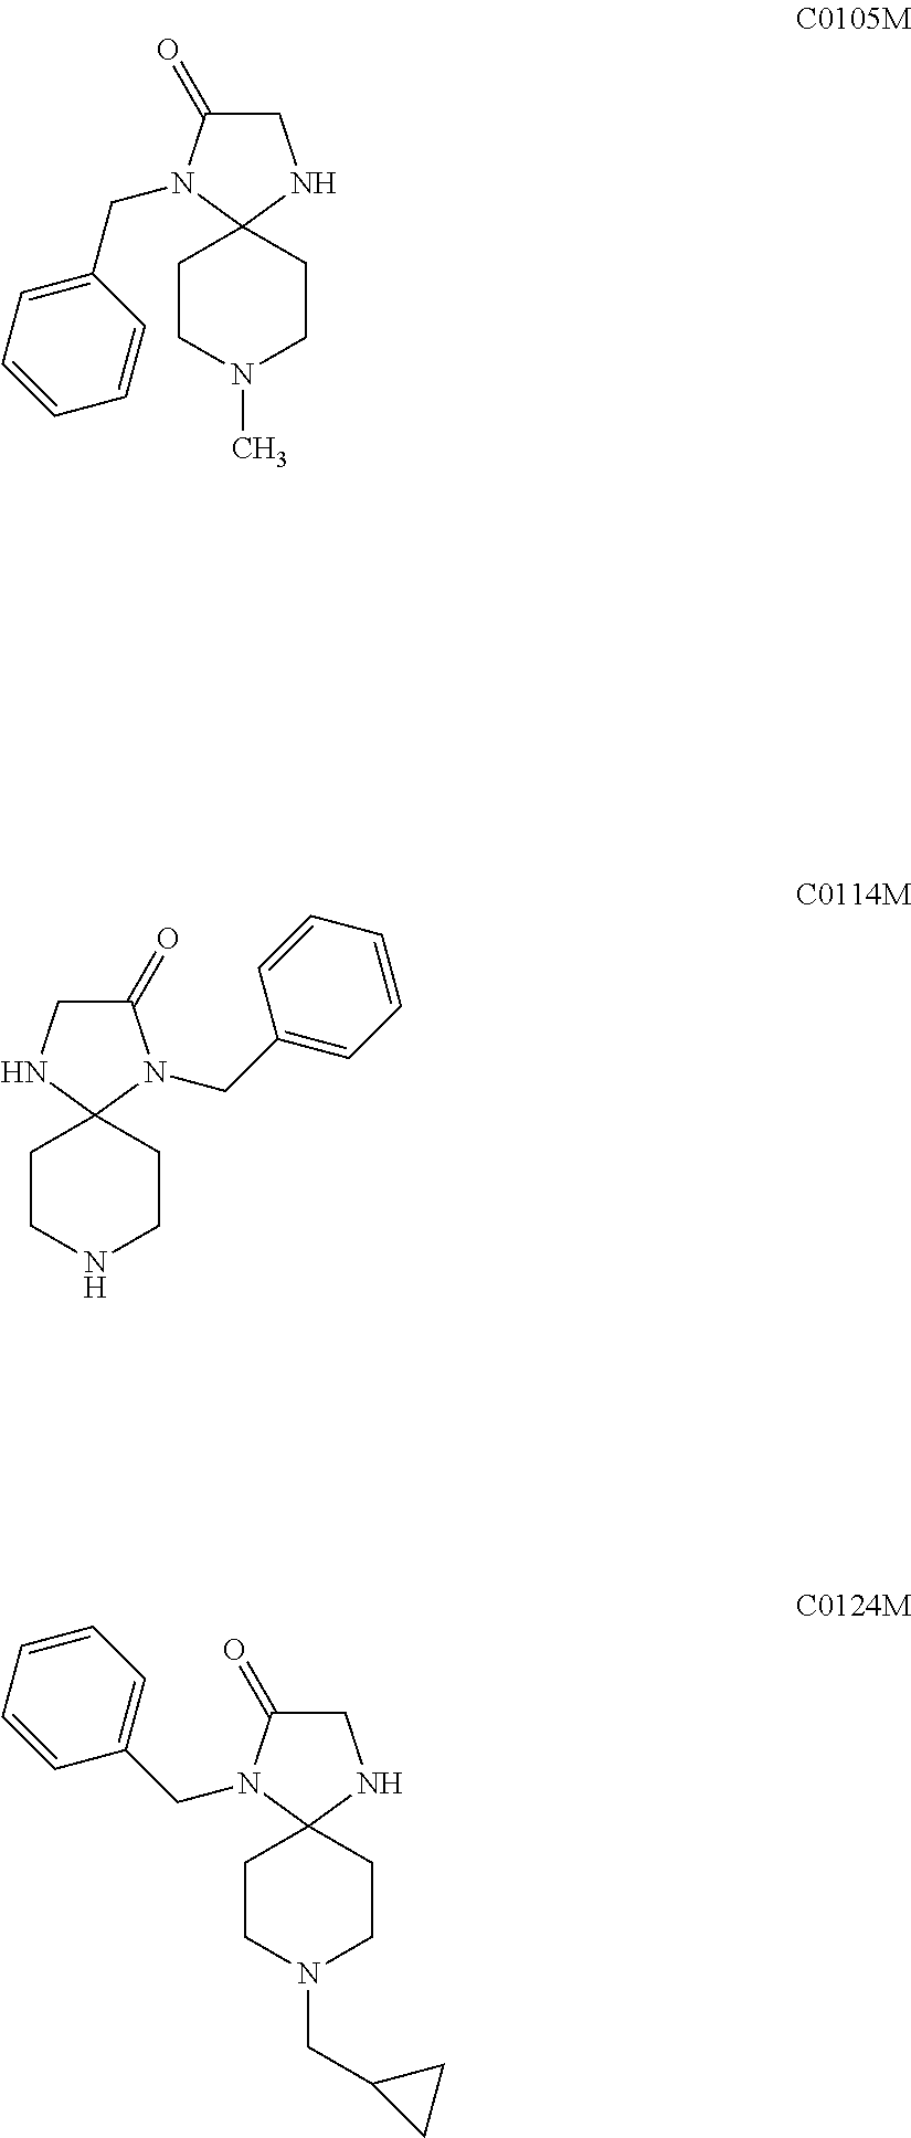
C1CN(C)CCC12NCC(=O)N2CC1=CC=CC=C1.C1CNCCC12N(CC1=CC=CC=C1)C(=O)CN2.C1CN(CC2CC2)CCC12NCC(=O)N2CC1=CC=CC=C1
